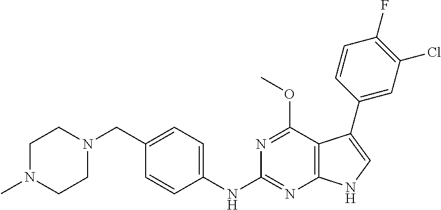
C1N(C)CCN(CC2=CC=C(NC3=NC4=C(C(OC)=N3)C(C3=CC(Cl)=C(F)C=C3)=CN4)C=C2)C1
